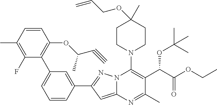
C1=CC(C)=C(F)C(C2=CC=CC(C3=NN4C(=C3)N=C(C)C(C(OC(C)(C)C)C(=O)OCC)=C4N3CCC(C)(OCC=C)CC3)=C2)=C1OC(C#C)C
